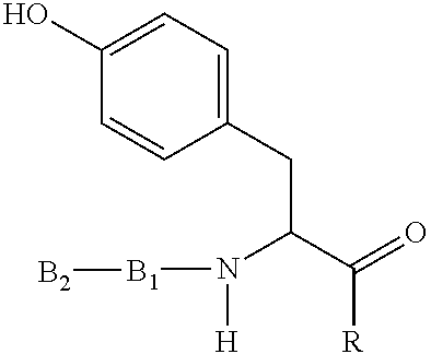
C1(O)=CC=C(CC(C([R])=O)N([B1][B2])[H])C=C1
